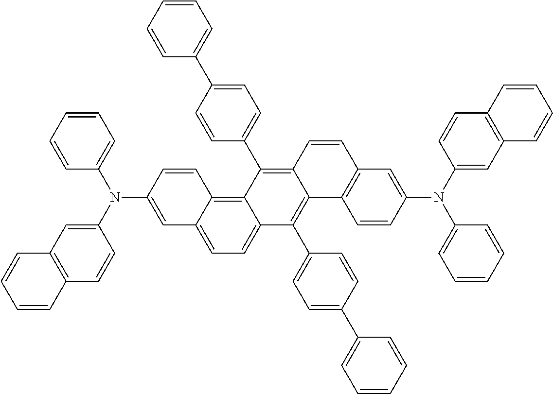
C1=C(N(C2=CC3=C(C=C2)C=CC=C3)C2=CC=CC=C2)C=CC2=C3C(=CC=C12)C(C1=CC=C(C2=CC=CC=C2)C=C1)=C1C(=C3C2=CC=C(C3=CC=CC=C3)C=C2)C=CC2=C1C=CC(N(C1=CC3=C(C=C1)C=CC=C3)C1=CC=CC=C1)=C2
